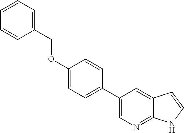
C1(C2=CC=C(OCC3=CC=CC=C3)C=C2)=CN=C2C(=C1)C=CN2
